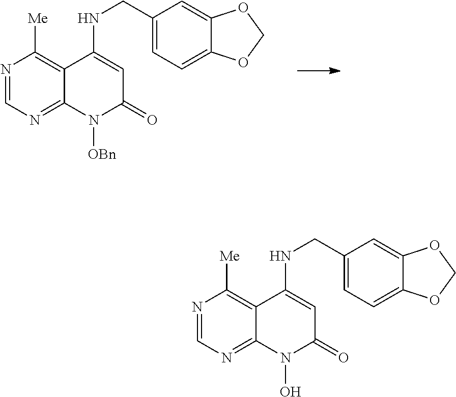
N1=CN=C2C(=C1[Me])C(NCC1=CC=C3C(=C1)OCO3)=CC(=O)N2[OBn].N1=CN=C2C(=C1[Me])C(NCC1=CC=C3C(=C1)OCO3)=CC(=O)N2O
